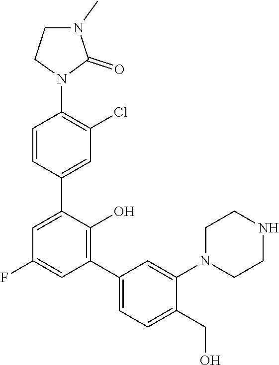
C1=C(C2=CC(Cl)=C(N3C(=O)N(C)CC3)C=C2)C(O)=C(C2=CC=C(CO)C(N3CCNCC3)=C2)C=C1F
